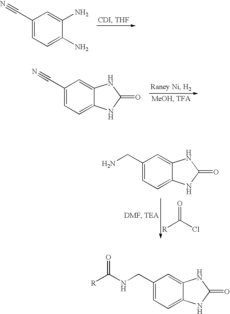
C1(C#N)=CC=C(N)C(N)=C1.C1(C#N)=CC=C2C(=C1)NC(=O)N2.C1(CN)=CC=C2C(=C1)NC(=O)N2.O=C([R])Cl.C1(CNC(=O)[R])=CC=C2C(=C1)NC(=O)N2
